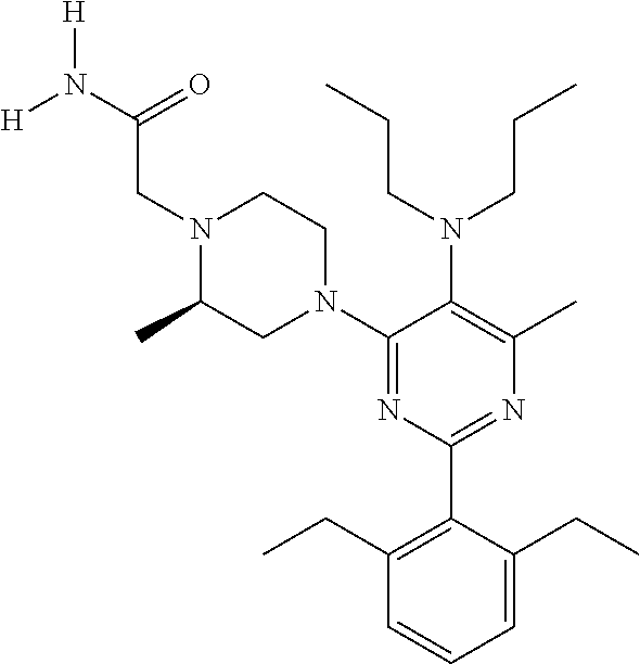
C1(N2CCN(CC(N([H])[H])=O)C(C)C2)=NC(C2=C(CC)C=CC=C2CC)=NC(C)=C1N(CCC)CCC
